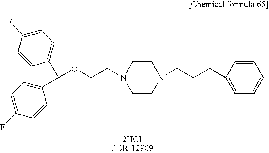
C(OCCN1CCN(CCCC2=CC=CC=C2)CC1)(C1=CC=C(F)C=C1)C1=CC=C(F)C=C1
